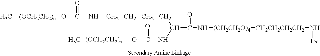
C[(OCH2CH2)n]OC(=O)NCCCCC(NC(=O)O[(OCH2CH2)n]C)C(=O)N[(CH2CH2O)4][CH2CH2CH2CH2]N[F9]
